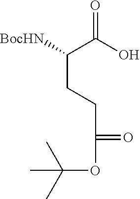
[BocHN]C(C(O)=O)CCC(OC(C)(C)C)=O
